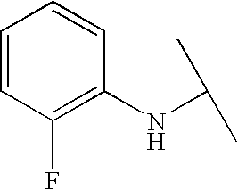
C1=CC(F)=C(NC(C)C)C=C1
